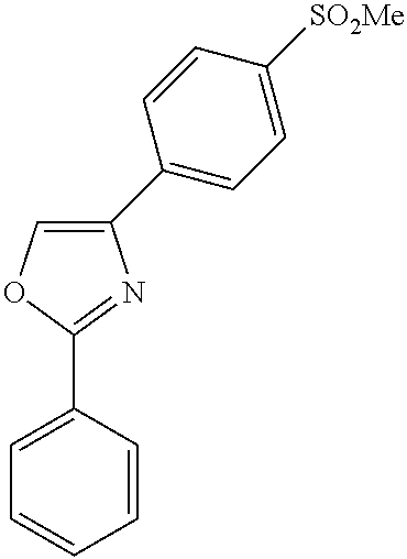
C1=CC=CC(C2=NC(C3=CC=C([SO2Me])C=C3)=CO2)=C1
